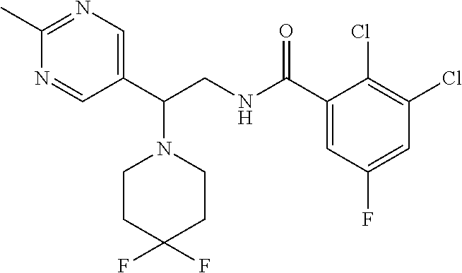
N1=CC(C(CNC(C2=CC(F)=CC(Cl)=C2Cl)=O)N2CCC(F)(F)CC2)=CN=C1C
